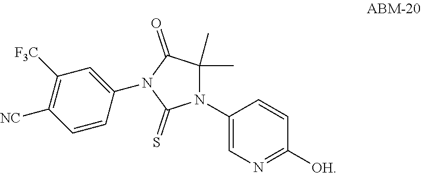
N1(C2=CN=C([OH])C=C2)C(C)(C)C(=O)N(C2=CC([F3C])=C([NC])C=C2)C1=S
